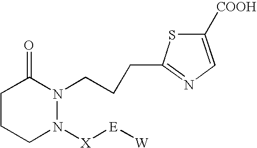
C1CCN([X][E][W])N(CCCC2=NC=C([COOH])S2)C1=O
